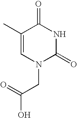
C1(C)=CN(CC(O)=O)C(=O)NC1=O
